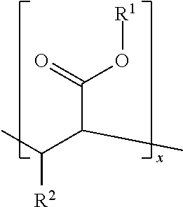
C(C(C)C(C)[R2])(=O)O[R1]
